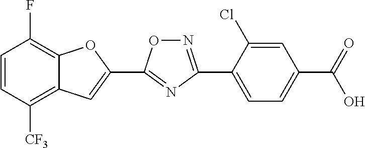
C1=CC([CF3])=C2C(=C1F)OC(C1=NC(C3=CC=C(C(=O)O)C=C3Cl)=NO1)=C2
